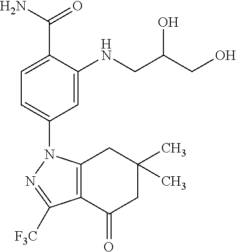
C(O)C(CNC1=CC(N2C3=C(C(=O)CC(C)(C)C3)C([F3C])=N2)=CC=C1C(N)=O)O
